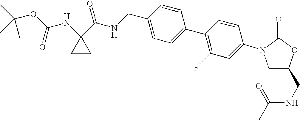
C1CC1(NC(OC(C)(C)C)=O)C(NCC1=CC=C(C2=C(F)C=C(N3C(=O)OC(CNC(C)=O)C3)C=C2)C=C1)=O
